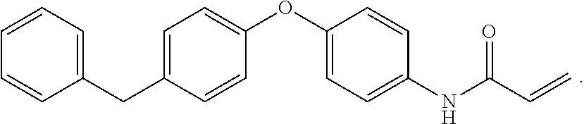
C1=C(CC2=CC=CC=C2)C=CC(OC2=CC=C(NC(C=C)=O)C=C2)=C1
